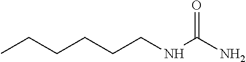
C(CCCCC)NC(N)=O
